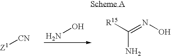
NO.[Z1][CN].C(=NO)([R15])N
